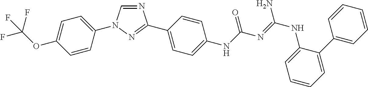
C1=CC(N2C=NC(C3=CC=C(NC(N=C(NC4=CC=CC=C4C4=CC=CC=C4)N)=O)C=C3)=N2)=CC=C1OC(F)(F)F
